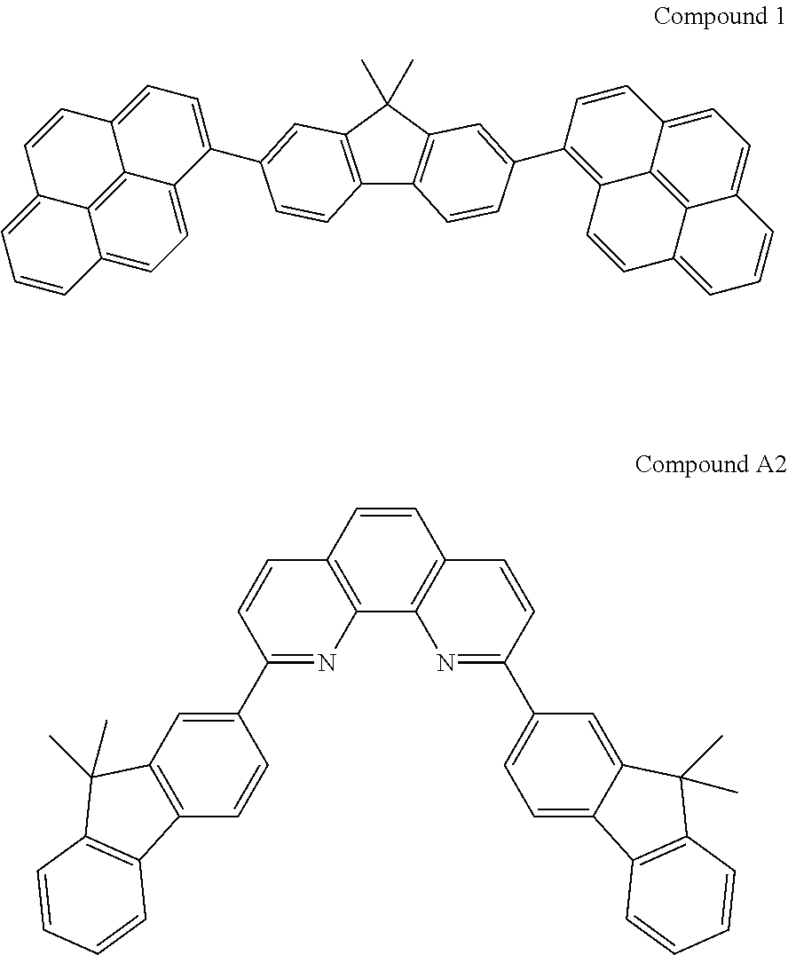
C12=C(C(C)(C)C3=C1C=CC(C1=C4C5=C6C(=CC=CC6=CC=C5C=C1)C=C4)=C3)C=C(C1=CC=C3C4=C5C(=CC=C14)C=CC=C5C=C3)C=C2.C1=CC2=C(C3=C1C=CC(C1=CC=C4C(=C1)C(C)(C)C1=C4C=CC=C1)=N3)N=C(C1=CC3=C(C=C1)C1=C(C3(C)C)C=CC=C1)C=C2
